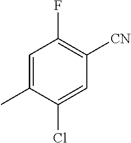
C1=C(C)C(Cl)=CC([CN])=C1F
